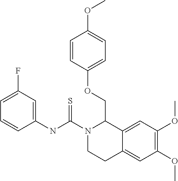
N(C1=CC(F)=CC=C1)C(N1CCC2=CC(OC)=C(OC)C=C2C1COC1=CC=C(OC)C=C1)=S
